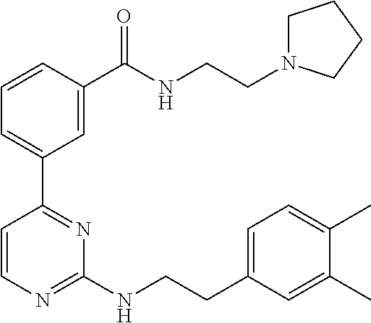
C1=CC(C(NCCN2CCCC2)=O)=CC(C2=NC(NCCC3=CC=C(C)C(C)=C3)=NC=C2)=C1
